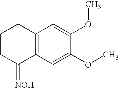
C1CC(=[NOH])C2=C(C1)C=C(OC)C(OC)=C2
